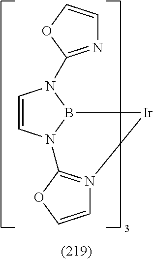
C1=CN2B(N1C1=NC=CO1)[Ir]N1=C2OC=C1
